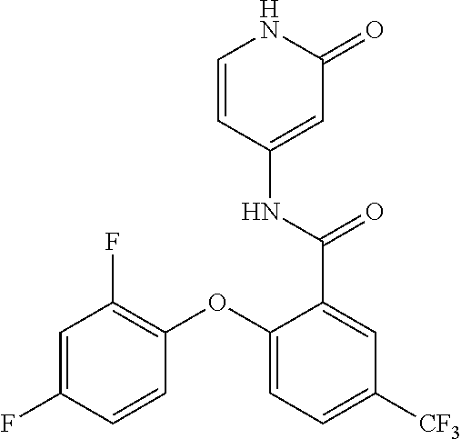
C1=CC(NC(=O)C2=CC([CF3])=CC=C2OC2=C(F)C=C(F)C=C2)=CC(=O)N1
